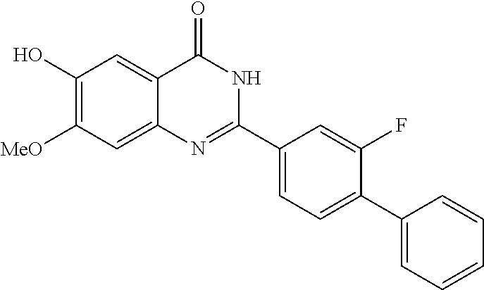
C1(O)=C([MeO])C=C2C(=C1)C(=O)NC(C1=CC=C(C3=CC=CC=C3)C(F)=C1)=N2
